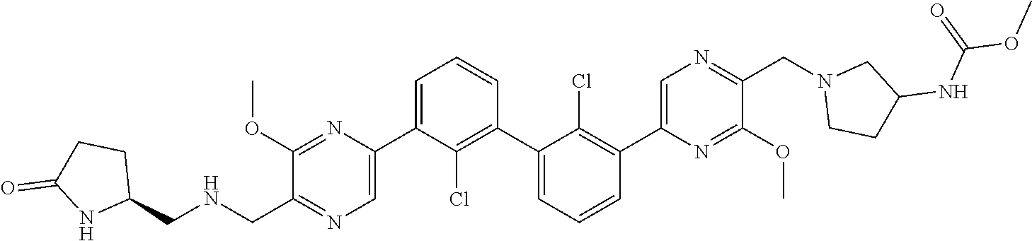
C1(OC)=NC(C2=CC=CC(C3=CC=CC(C4=CN=C(CN5CCC(NC(=O)OC)C5)C(OC)=N4)=C3Cl)=C2Cl)=CN=C1CNCC1CCC(=O)N1
